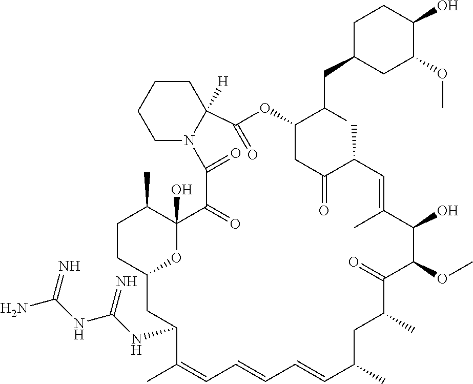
CC1C2(O)C(=O)C(=O)N3CCCCC3([H])C(=O)OC(C(CC3CC(OC)C(O)CC3)C)CC(=O)C(C)C=C(C)C(O)C(OC)C(=O)C(C)CC(C)C=CC=CC=C(C)C(NC(NC(N)=N)=N)CC(O2)CC1
